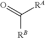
[RB]C(=O)[RA]
